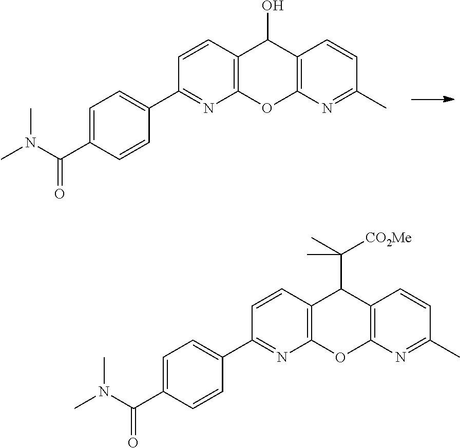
C12=C(N=C(C)C=C1)OC1=C(C2O)C=CC(C2=CC=C(C(N(C)C)=O)C=C2)=N1.C12=C(N=C(C)C=C1)OC1=C(C2C(C)([CO2Me])C)C=CC(C2=CC=C(C(N(C)C)=O)C=C2)=N1
